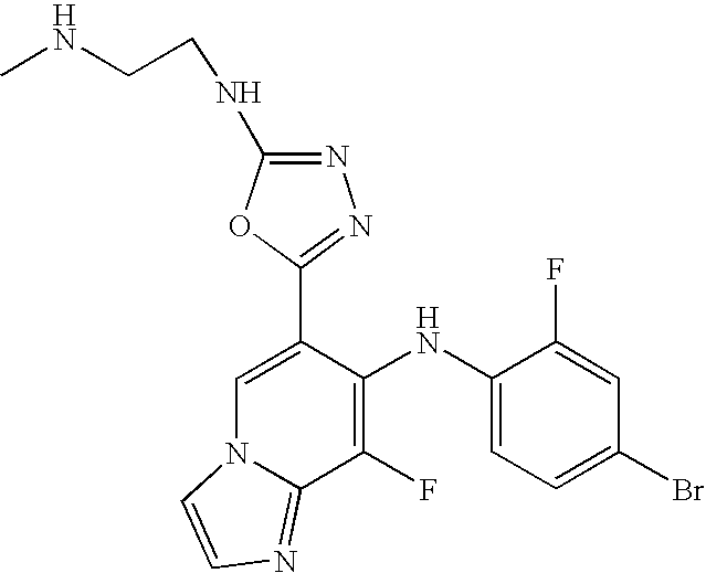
C1(F)=C(NC2=CC=C(Br)C=C2F)C(C2=NN=C(NCCNC)O2)=CN2C1=NC=C2
